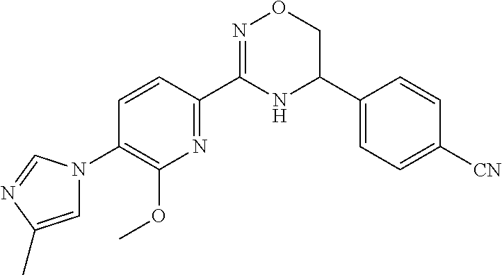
C1=CC(C2=NOCC(C3=CC=C([CN])C=C3)N2)=NC(OC)=C1N1C=C(C)N=C1
